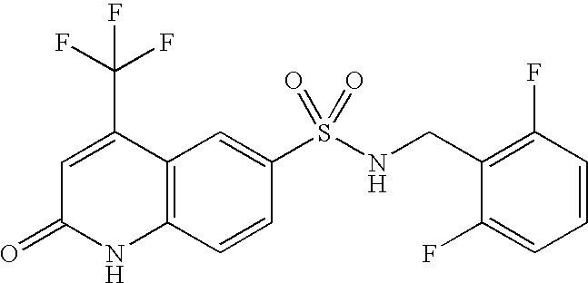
C1(S(NCC2=C(F)C=CC=C2F)(=O)=O)=CC2=C(C=C1)NC(=O)C=C2C(F)(F)F
